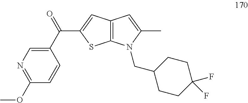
N1=C(OC)C=CC(C(=O)C2=CC3=C(S2)N(CC2CCC(F)(F)CC2)C(C)=C3)=C1
